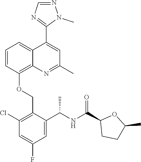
C1=CC(OCC2=C(Cl)C=C(F)C=C2C(NC(C2CCC(C)O2)=O)C)=C2C(=C1)C(C1=NC=NN1C)=CC(C)=N2
